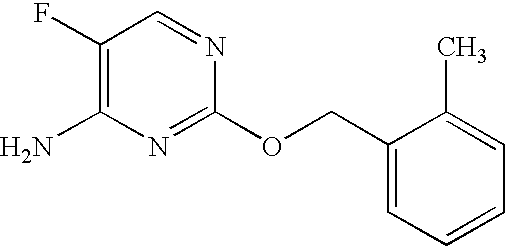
C1(F)=C(N)N=C(OCC2=CC=CC=C2C)N=C1
